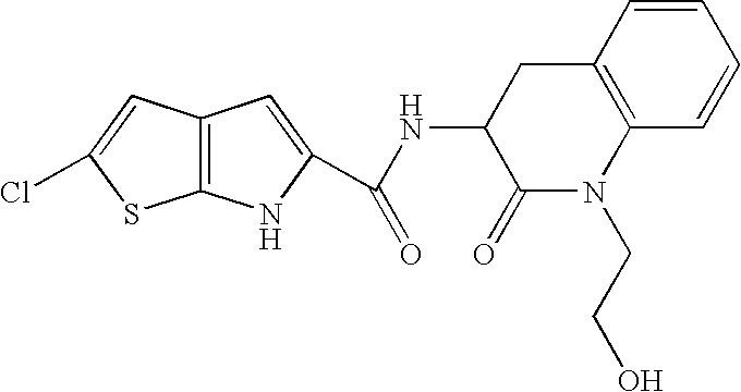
C12=C(C=C(Cl)S1)C=C(C(NC1C(=O)N(CCO)C3=C(C1)C=CC=C3)=O)N2
